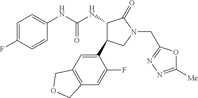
C1=CC(F)=CC=C1NC(NC1C(C2=CC3=C(C=C2F)COC3)CN(CC2=NN=C([Me])O2)C1=O)=O
